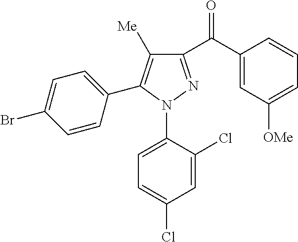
C1(C(C2=CC([OMe])=CC=C2)=O)=NN(C2=CC=C(Cl)C=C2Cl)C(C2=CC=C(Br)C=C2)=C1[Me]
